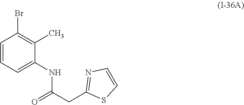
C1(CC(=O)NC2=CC=CC(Br)=C2C)=NC=CS1
